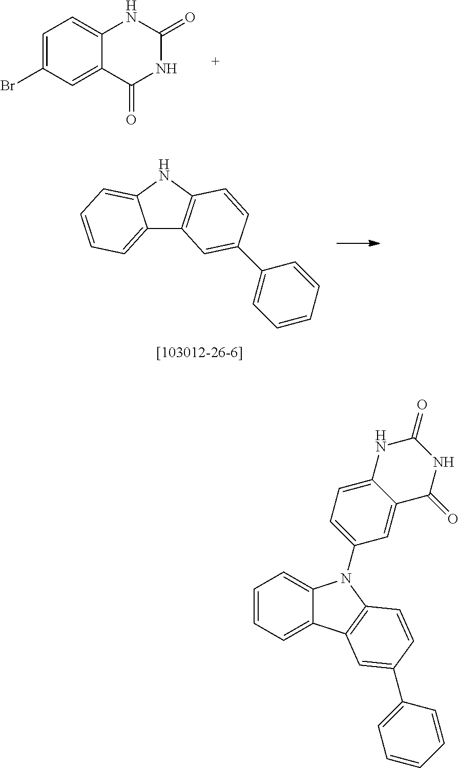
BrC1=CC=C2C(=C1)C(=O)NC(=O)N2.C12=CC=CC=C1NC1=C2C=C(C2=CC=CC=C2)C=C1.C1=CC=C2C(=C1)N(C1=CC=C3C(=C1)C(=O)NC(=O)N3)C1=C2C=C(C2=CC=CC=C2)C=C1
